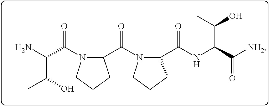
NC(C(=O)N1C(C(N2C(C(NC(C([NH2])=O)C(C)O)=O)CCC2)=O)CCC1)C(C)O
